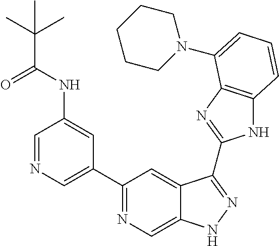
C1=NC=C(C2=NC=C3C(=C2)C(C2=NC4=C(N2)C=CC=C4N2CCCCC2)=NN3)C=C1NC(C(C)(C)C)=O
